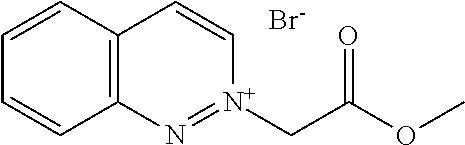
C1=CC=CC2=C1C=C[N+](CC(=O)OC)=N2.[Br-]
